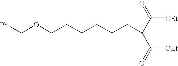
[Ph]COCCCCCCC(C(=O)[OEt])C(=O)[OEt]
